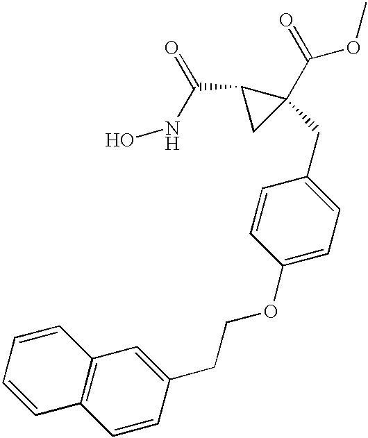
N(C(C1CC1(C(=O)OC)CC1=CC=C(OCCC2=CC3=C(C=C2)C=CC=C3)C=C1)=O)O
